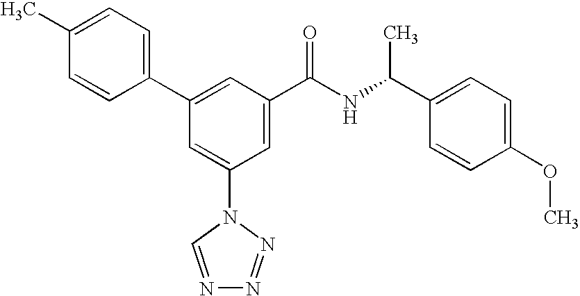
C1(C2=CC(C(NC(C3=CC=C(OC)C=C3)C)=O)=CC(N3C=NN=N3)=C2)=CC=C(C)C=C1
